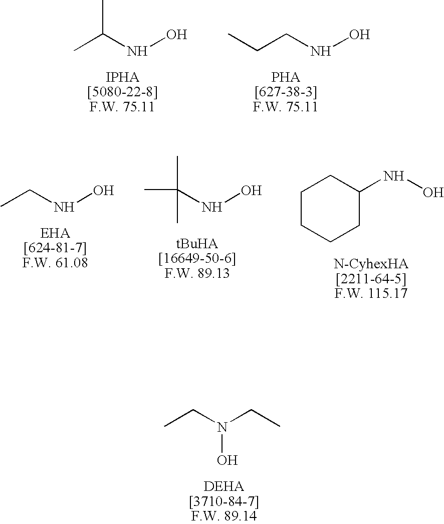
CC(NO)C.C(CNO)C.CCNO.C(NO)(C)(C)C.C1CCCCC1NO.CCN(CC)O
